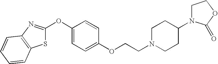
S1C(OC2=CC=C(OCCN3CCC(N4CCOC4=O)CC3)C=C2)=NC2=C1C=CC=C2
